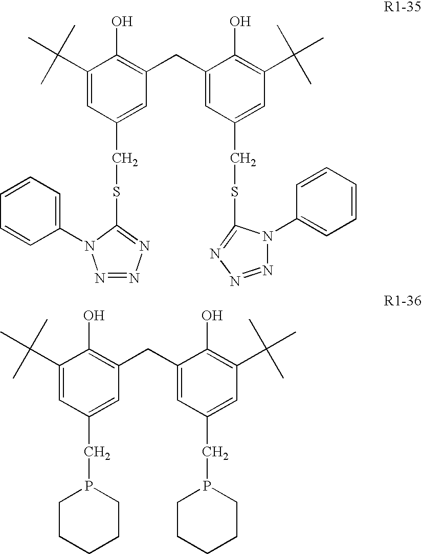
OC1=C(CC2=CC(CSC3=NN=NN3C3=CC=CC=C3)=CC(C(C)(C)C)=C2O)C=C(CSC2=NN=NN2C2=CC=CC=C2)C=C1C(C)(C)C.OC1=C(CC2=CC(CP3CCCCC3)=CC(C(C)(C)C)=C2O)C=C(CP2CCCCC2)C=C1C(C)(C)C
